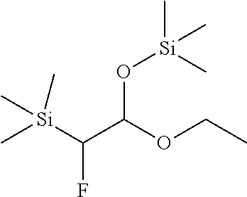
C[Si](C(C(OCC)O[Si](C)(C)C)F)(C)C
